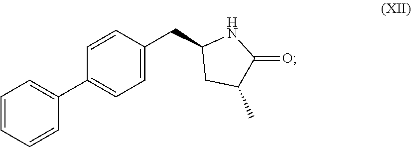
C1=CC=CC(C2=CC=C(CC3CC(C)C(=O)N3)C=C2)=C1
